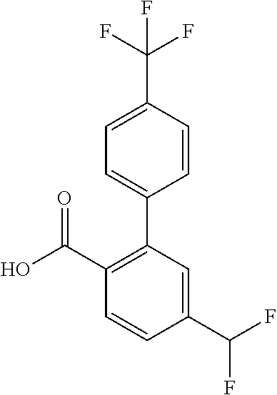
C1=C(C(F)(F)F)C=CC(C2=C(C(=O)O)C=CC(C(F)F)=C2)=C1
